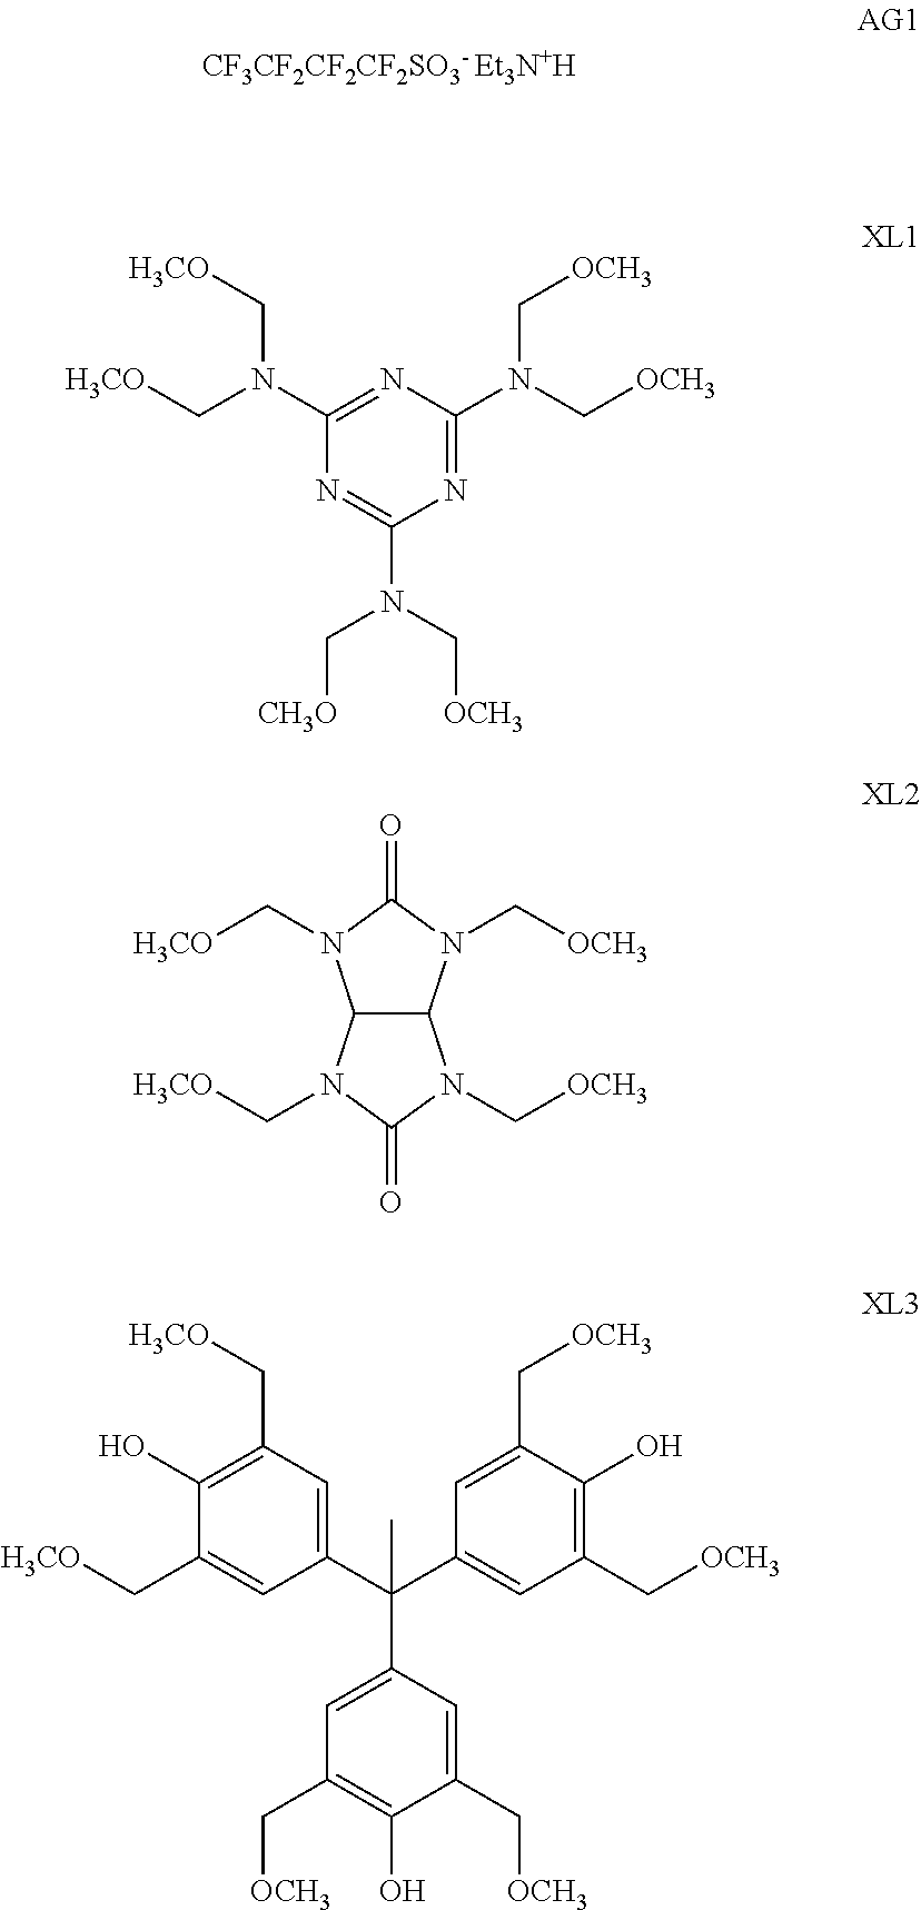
N1=C(N(C[OCH3])C[OCH3])N=C(N(C[H3CO])C[H3CO])N=C1N(C[OCH3])C[CH3O].O=C1N(C[H3CO])C2N(C[H3CO])C(=O)N(C[OCH3])C2N1C[OCH3].C1(C(C2=CC(C[OCH3])=C(O)C(C[OCH3])=C2)(C2=CC(C[OCH3])=C(O)C(C[OCH3])=C2)C)=CC(C[H3CO])=C(O)C(C[H3CO])=C1
